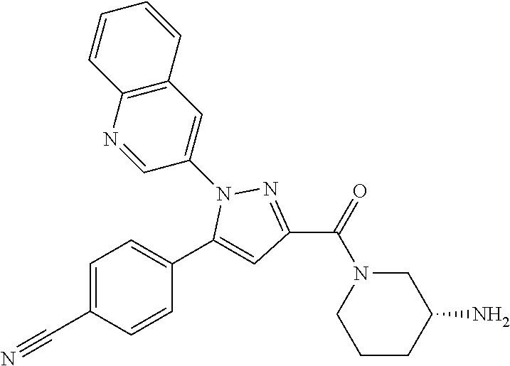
C1=C(C#N)C=CC(C2=CC(C(N3CCCC(N)C3)=O)=NN2C2=CC3=C(N=C2)C=CC=C3)=C1
